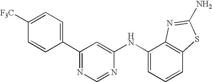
C1=CC(C2=NC=NC(NC3=CC=CC4=C3N=C(N)S4)=C2)=CC=C1[F3C]
